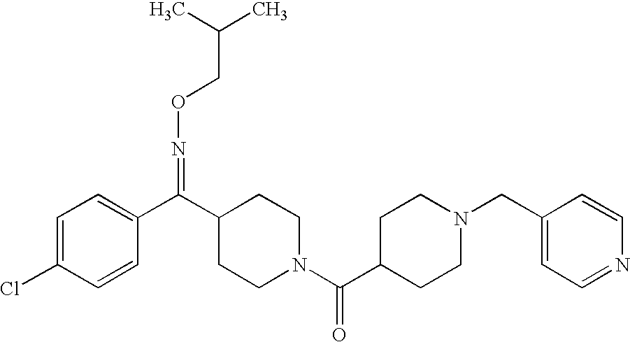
C1=C(Cl)C=CC(C(C2CCN(C(C3CCN(CC4=CC=NC=C4)CC3)=O)CC2)=NOCC(C)C)=C1
